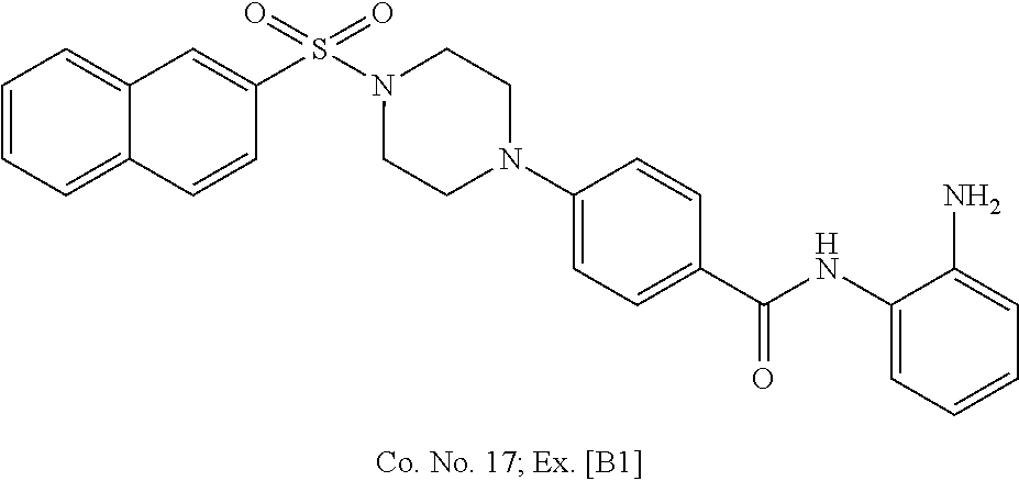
N1(S(C2=CC3=CC=CC=C3C=C2)(=O)=O)CCN(C2=CC=C(C(NC3=CC=CC=C3N)=O)C=C2)CC1
